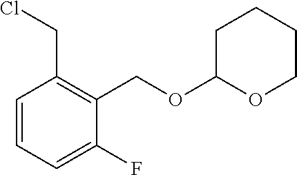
C1=CC=C(F)C(COC2OCCCC2)=C1CCl
